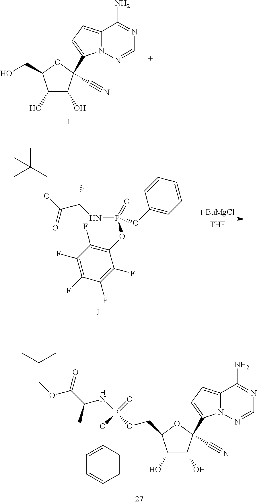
C1(O)C(O)C(C2=CC=C3N2N=CN=C3N)(C#N)OC1CO.[t-BuMgCl].[THF].[J].N(P(=O)(OC1=C(F)C(F)=C(F)C(F)=C1F)OC1=CC=CC=C1)C(C(=O)OCC(C)(C)C)C.C1(O)C(O)C(C#N)(C2=CC=C3N2N=CN=C3N)OC1COP(NC(C(OCC(C)(C)C)=O)C)(=O)OC1=CC=CC=C1
